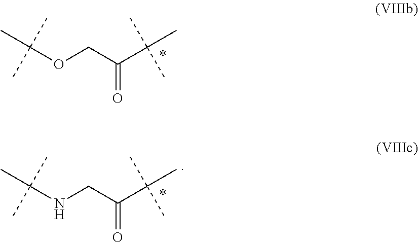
C(OCC(C(C)(C)C)=O)(C)(C)C.C(NCC(C(C)(C)C)=O)(C)(C)C
